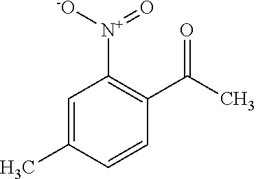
C1=C(C)C=CC(C(C)=O)=C1[N+](=O)[-O]
